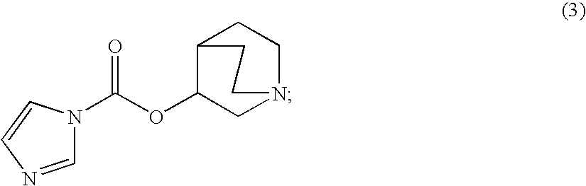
C1C(OC(=O)N2C=NC=C2)C2CCN1CC2
